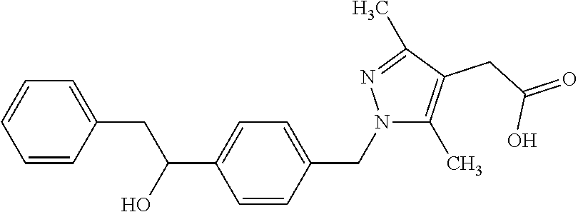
C1=CC(CC(O)C2=CC=C(CN3C(C)=C(CC(=O)O)C(C)=N3)C=C2)=CC=C1
